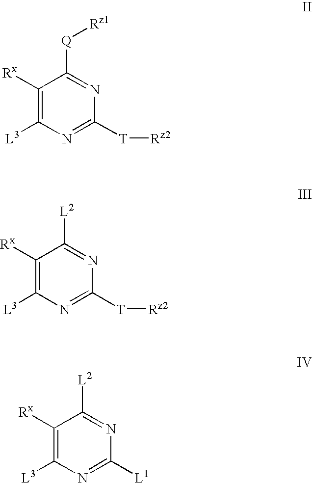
C1([Rx])=C([L3])N=C([T][Rz2])N=C1[Q][Rz1].C1([Rx])=C([L3])N=C([T][Rz2])N=C1[L2].C1([Rx])=C([L3])N=C([L1])N=C1[L2]
